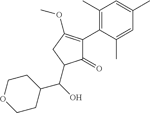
C1(=O)C(C2=C(C)C=C(C)C=C2C)=C(OC)CC1C(C1CCOCC1)O
